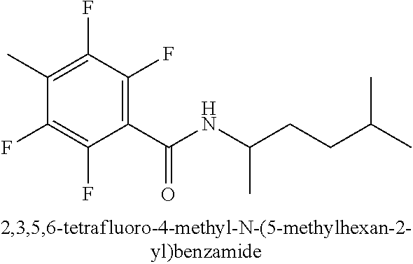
C1(F)=C(C)C(F)=C(F)C(C(NC(CCC(C)C)C)=O)=C1F
